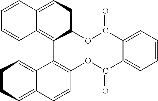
C1=CC=C2C(=C1)C(=O)OC1=C(C3=C4C(=CCC3OC2=O)C=CC=C4)C2=CCCC=C2C=C1
